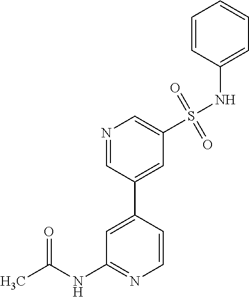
N1=CC(C2=CC(NC(C)=O)=NC=C2)=CC(S(NC2=CC=CC=C2)(=O)=O)=C1
